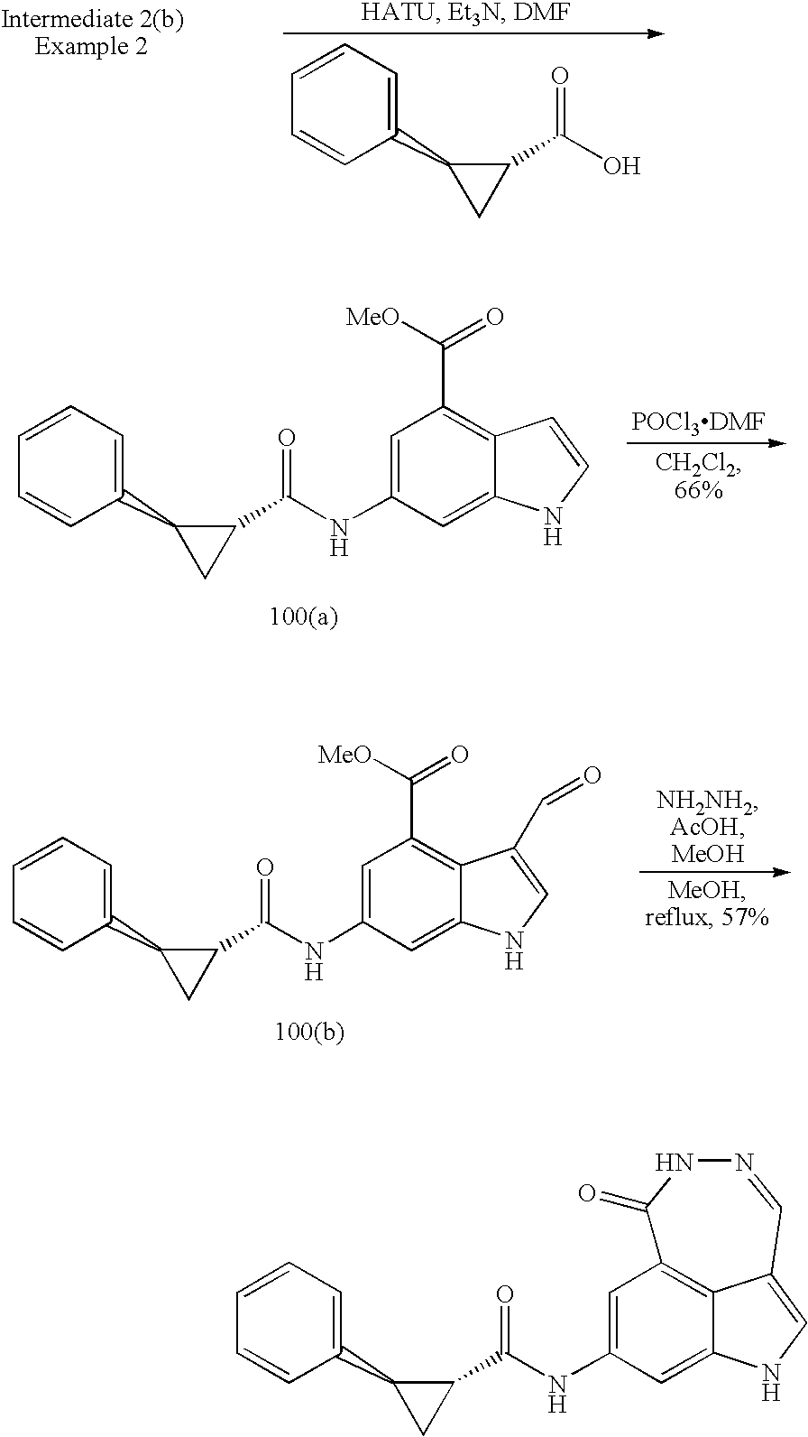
OC(C1C(C2=CC=CC=C2)C1)=O.C1=C(NC(C2C(C3=CC=CC=C3)C2)=O)C=C2C(=C1C([MeO])=O)C=CN2.C1=C(NC(C2C(C3=CC=CC=C3)C2)=O)C=C2C(=C1C(=O)[MeO])C(C=O)=CN2.C1=C(NC(C2C(C3=CC=CC=C3)C2)=O)C=C2NC=C3C2=C1C(=O)NN=C3
